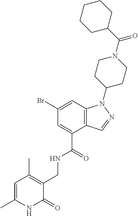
BrC1=CC2=C(C(C(=O)NCC3=C(C)C=C(C)NC3=O)=C1)C=NN2C1CCN(C(C2CCCCC2)=O)CC1
